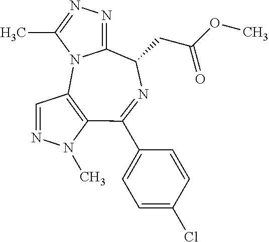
C1=NN(C)C2=C1N1C(=NN=C1C)C(CC(OC)=O)N=C2C1=CC=C(Cl)C=C1
